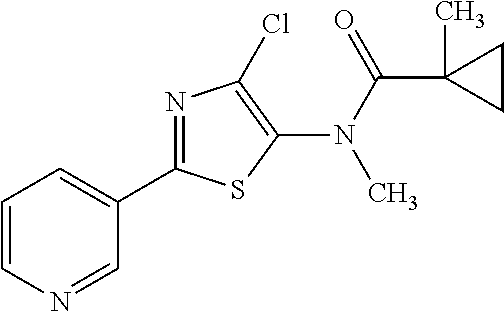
C1(C2=NC(Cl)=C(N(C)C(=O)C3(C)CC3)S2)=CC=CN=C1
